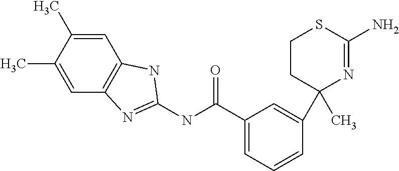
C1CC(C2=CC(C(NC3=NC4=C(C=C(C)C(C)=C4)N3)=O)=CC=C2)(C)N=C(N)S1
